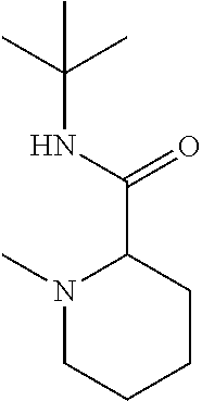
N1(C)CCCCC1C(NC(C)(C)C)=O
